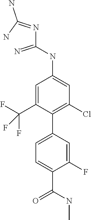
C1=C(C2=C(Cl)C=C(NC(N=C(N)N)=N)C=C2C(F)(F)F)C=C(F)C(C(NC)=O)=C1
